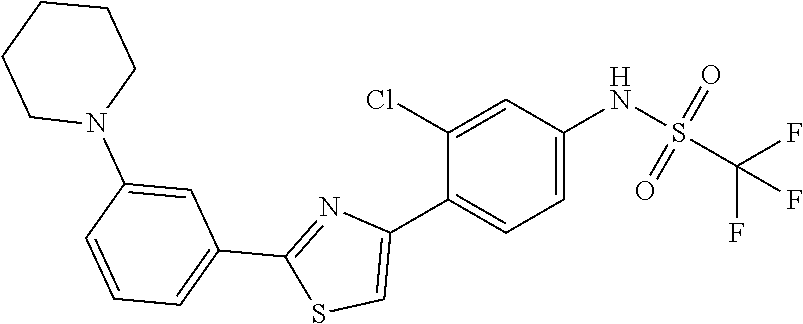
C1=C(NS(=O)(=O)C(F)(F)F)C=C(Cl)C(C2=CSC(C3=CC=CC(N4CCCCC4)=C3)=N2)=C1
